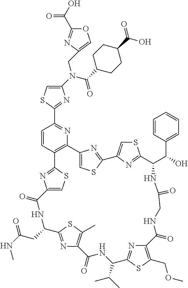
C1(N(C(=O)C2CCC(C(O)=O)CC2)CC2=COC(C(=O)O)=N2)=CSC(C2=NC3=C(C=C2)C2=NC(=CS2)C(=O)NC(CC(NC)=O)C2=NC(=C(C)S2)C(=O)NC(C(C)C)C2=NC(=C(COC)S2)C(=O)NCC(=O)NC(C(C2=CC=CC=C2)O)C2=NC(=CS2)C2=NC3=CS2)=N1
